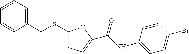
C(SC1=CC=C(C(NC2=CC=C(Br)C=C2)=O)O1)C1=CC=CC=C1C
